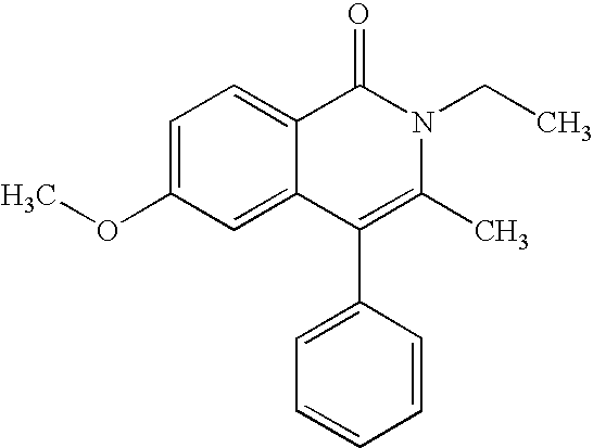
C1=C(OC)C=C2C(=C1)C(=O)N(CC)C(C)=C2C1=CC=CC=C1
